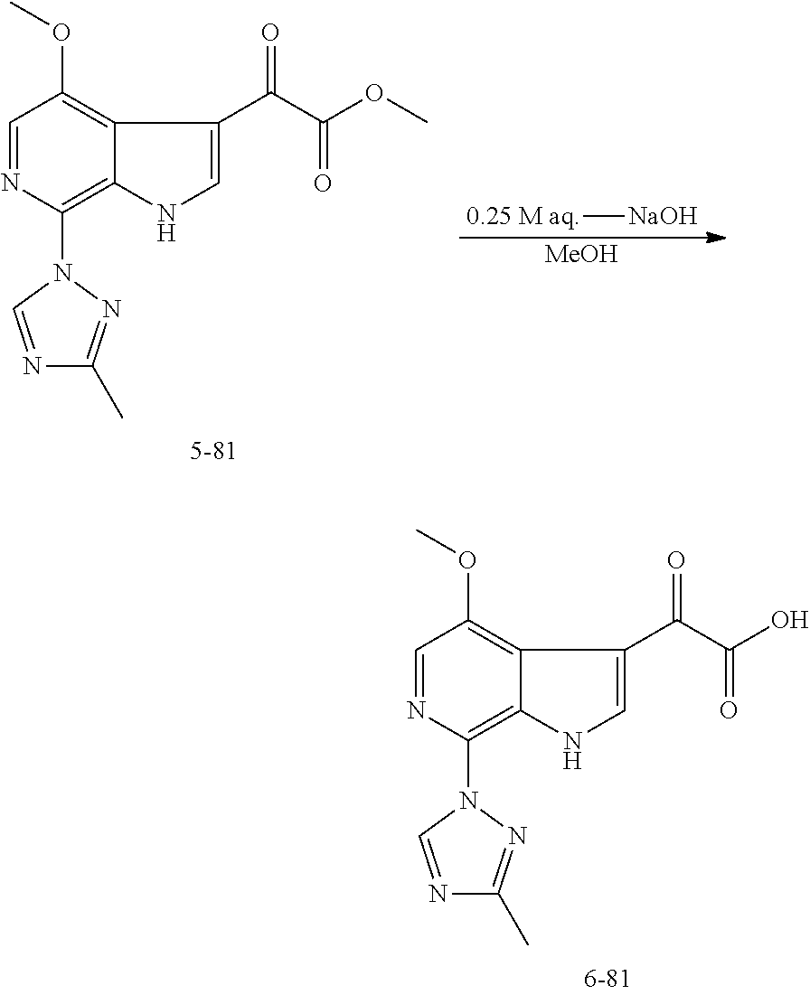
C1=NC(N2N=C(C)N=C2)=C2C(=C1OC)C(C(C(O)=O)=O)=CN2.C1=NC(N2N=C(C)N=C2)=C2C(=C1OC)C(C(C(OC)=O)=O)=CN2.[MeOH].[0.25 M aq][NaOH]
